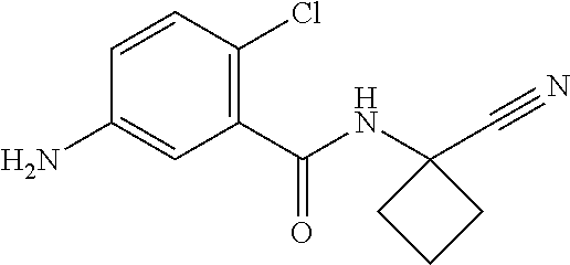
C1(C(=O)NC2(C#N)CCC2)=C(Cl)C=CC(N)=C1
